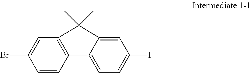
C1=C(Br)C=CC2=C1C(C)(C)C1=CC(I)=CC=C21
